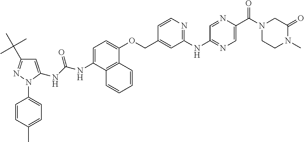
C1=C(NC(=O)NC2=CC(C(C)(C)C)=NN2C2=CC=C(C)C=C2)C2=C(C(OCC3=CC(NC4=NC=C(C(N5CCN(C)C(=O)C5)=O)N=C4)=NC=C3)=C1)C=CC=C2
